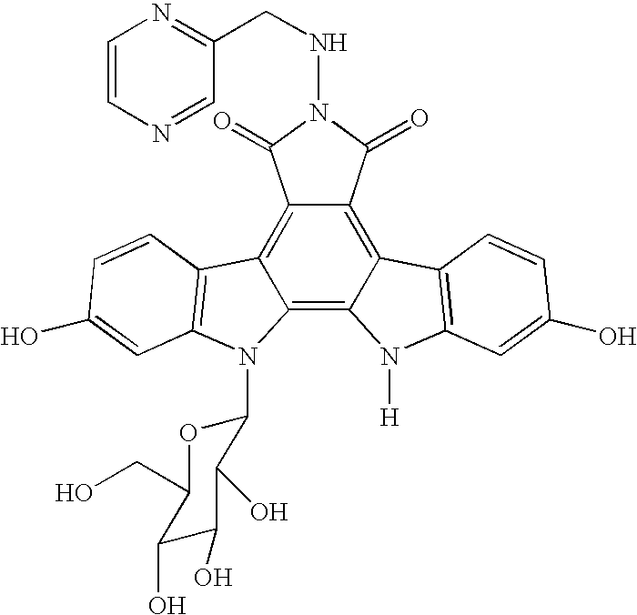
C12=C3C(=C4C(=C1C(=O)N(NCC1=NC=CN=C1)C2=O)C1=C(N4[H])C=C(O)C=C1)N(C1OC(CO)C(O)C(O)C1O)C1=C3C=CC(O)=C1
